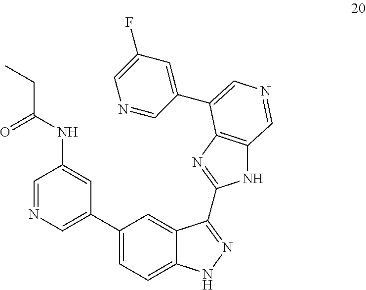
N1C2=C(N=C1C1=NNC3=CC=C(C4=CN=CC(NC(CC)=O)=C4)C=C31)C(C1=CC(F)=CN=C1)=CN=C2
